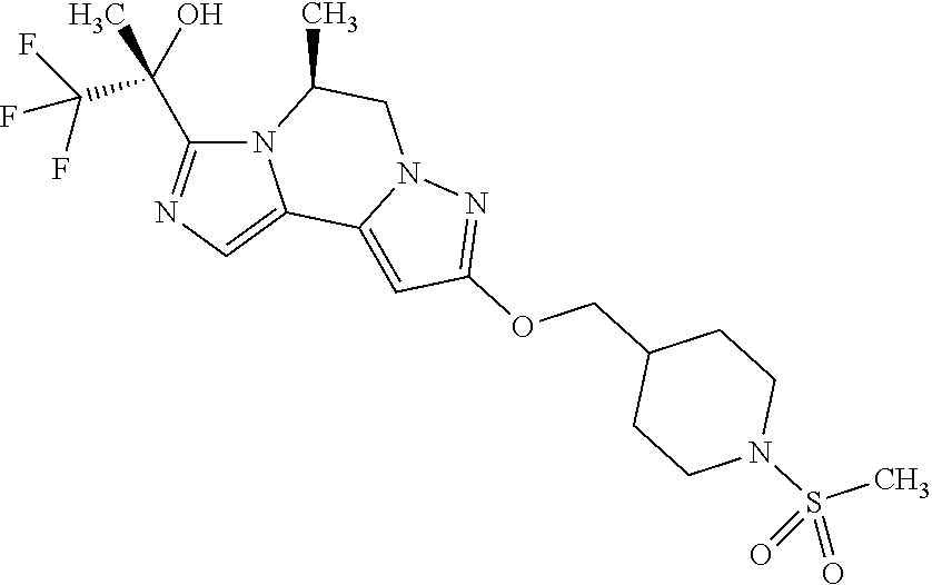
N12C(C(C(F)(F)F)(O)C)=NC=C1C1=CC(OCC3CCN(S(C)(=O)=O)CC3)=NN1CC2C
